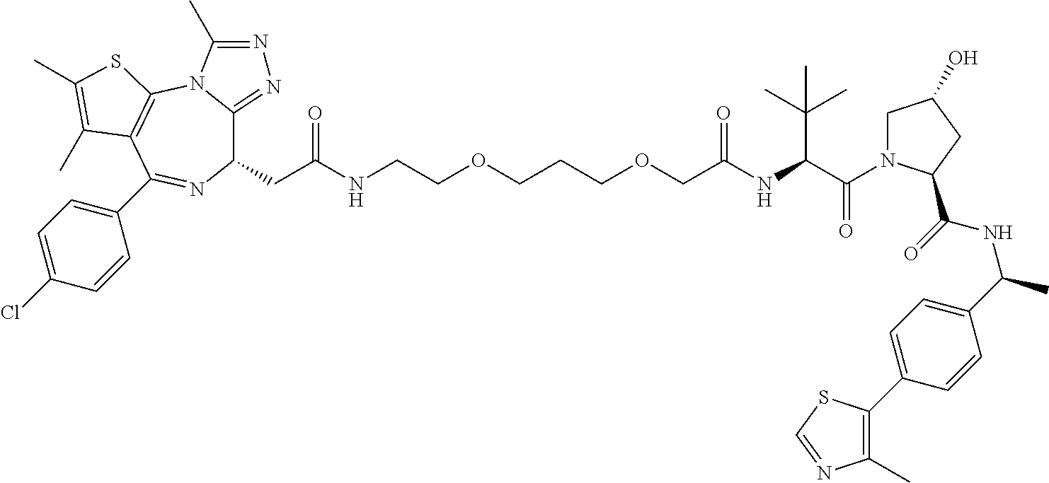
C1(CC(NCCOCCCOCC(NC(C(=O)N2CC(O)CC2C(=O)NC(C2=CC=C(C3=C(C)N=CS3)C=C2)C)C(C)(C)C)=O)=O)C2=NN=C(C)N2C2=C(C(C3=CC=C(Cl)C=C3)=N1)C(C)=C(C)S2
